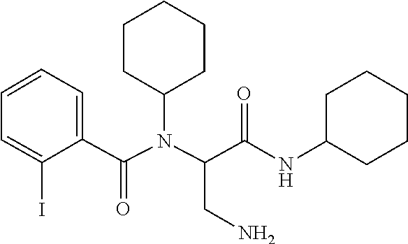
N(C(C1=CC=CC=C1I)=O)(C(C(NC1CCCCC1)=O)CN)C1CCCCC1
